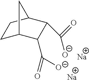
C1C2C(C([O-])=O)C(C([O-])=O)C(C1)C2.[Na].[Na]
